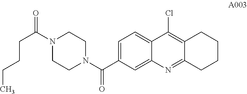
C1=C(C(N2CCN(C(=O)CCCC)CC2)=O)C=C2C(=C1)C(Cl)=C1C(=N2)CCCC1
